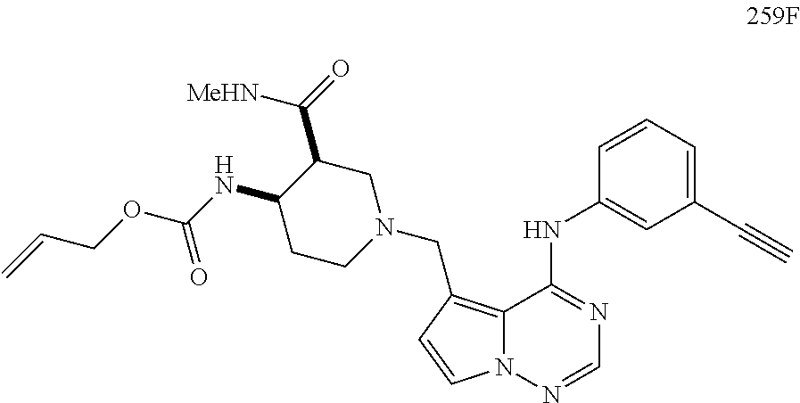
C1(C#C)=CC=CC(NC2=NC=NN3C2=C(CN2CC(C(=O)[MeHN])C(NC(OCC=C)=O)CC2)C=C3)=C1
